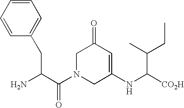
C1N(C(C(N)CC2=CC=CC=C2)=O)CC(NC([CO2H])C(CC)C)=CC1=O
